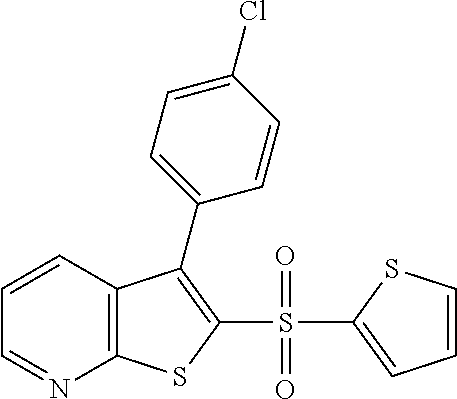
C1=CC2=C(N=C1)SC(S(C1=CC=CS1)(=O)=O)=C2C1=CC=C(Cl)C=C1
